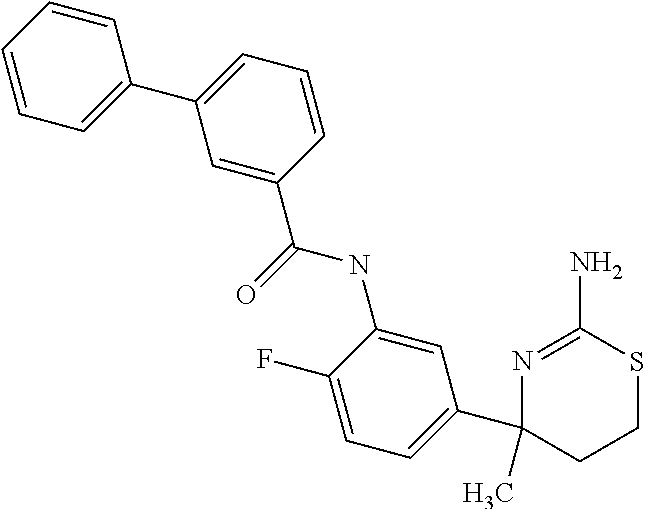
N(C1=CC(C2(C)N=C(N)SCC2)=CC=C1F)C(=O)C1=CC(C2=CC=CC=C2)=CC=C1
